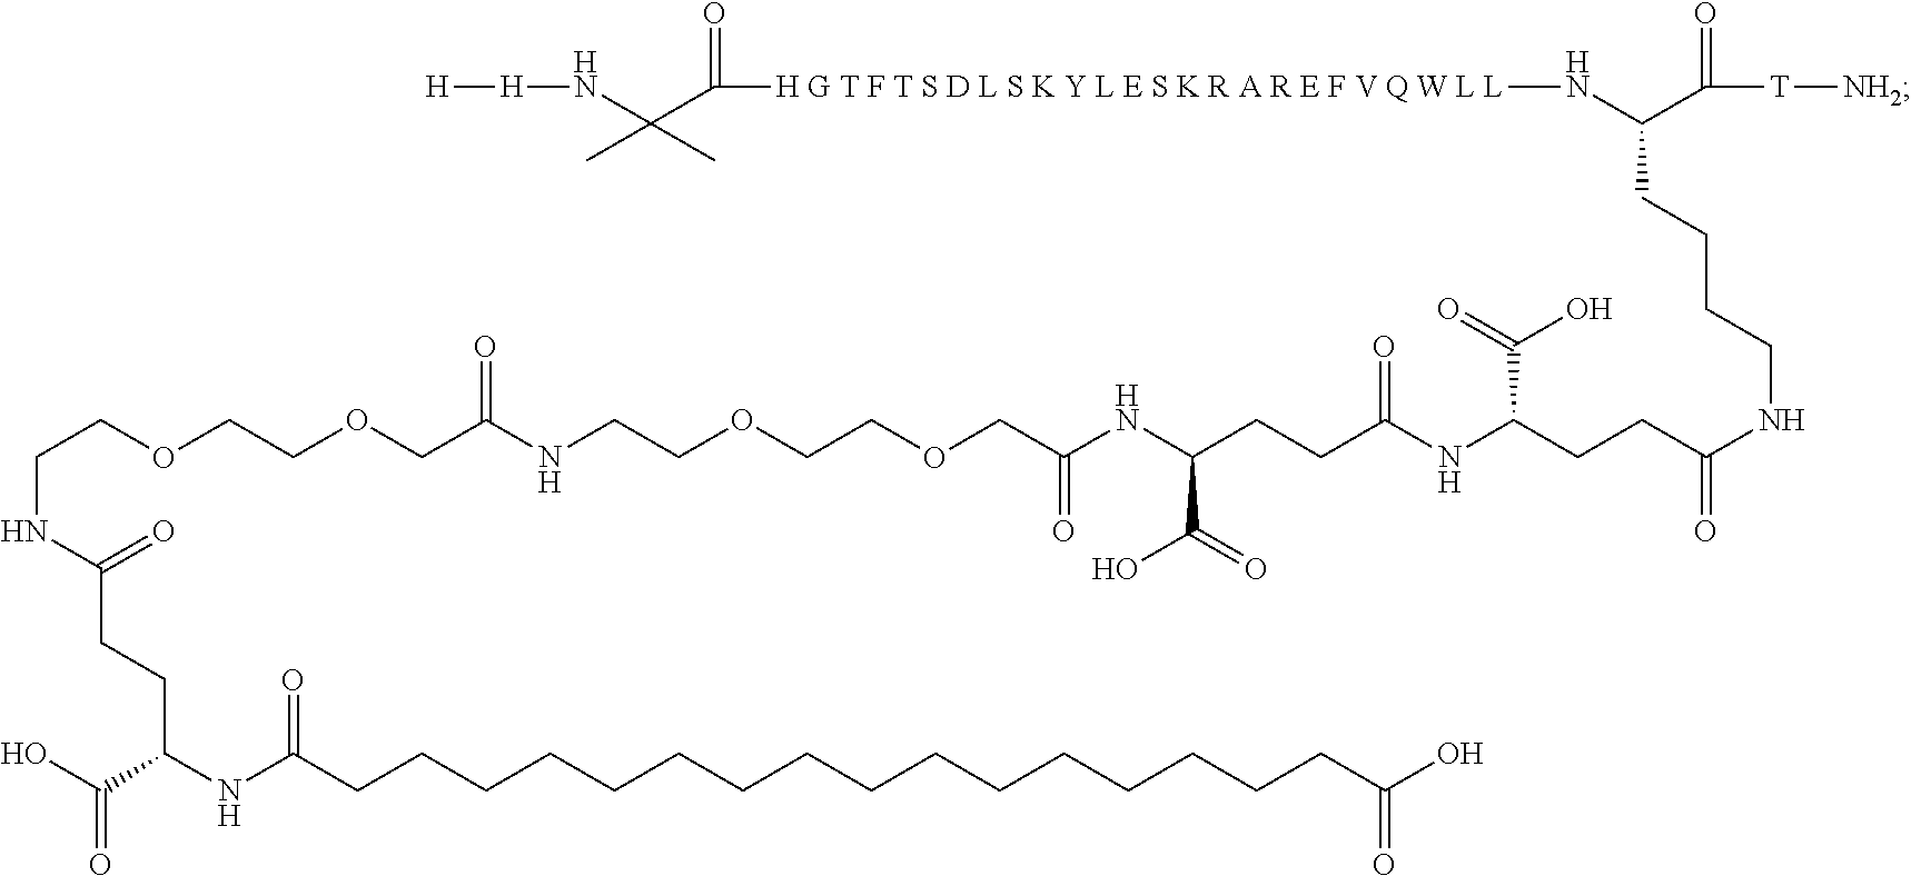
N(C(COCCOCCNC(COCCOCCNC(CCC(C(O)=O)NC(CCCCCCCCCCCCCCCCC(O)=O)=O)=O)=O)=O)C(CCC(NC(CCC(NCCCCC(C(=O)[T][NH2])N[H G T F T S D L S K Y L E S K R A R E F V Q W L L]C(C(C)(C)N[H][H])=O)=O)C(=O)O)=O)C(=O)O
